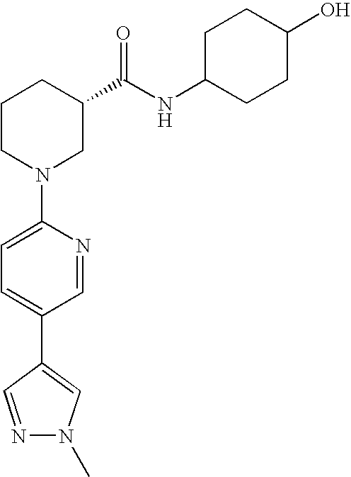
C1(N2CC(C(NC3CCC(O)CC3)=O)CCC2)=CC=C(C2=CN(C)N=C2)C=N1
